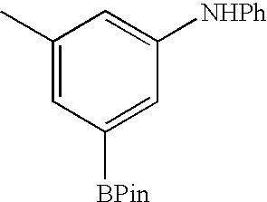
C1(C)=CC([BPin])=CC([NHPh])=C1
